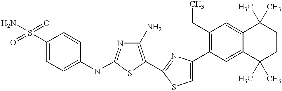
C1(S(=O)(=O)N)=CC=C(NC2=NC(N)=C(C3=NC(C4=C(CC)C=C5C(=C4)C(C)(C)CCC5(C)C)=CS3)S2)C=C1
